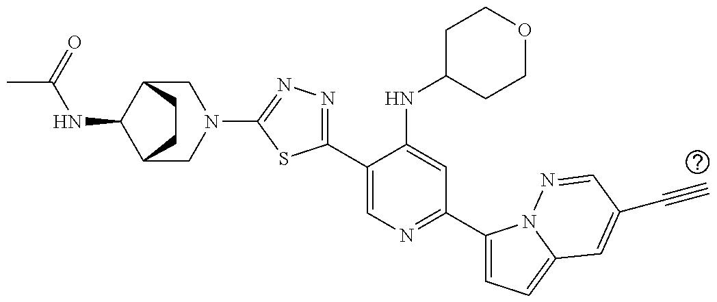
C12CN(C3=NN=C(C4=CN=C(C5=CC=C6N5N=CC(C#C)=C6)C=C4NC4CCOCC4)S3)CC(C1NC(C)=O)CC2
